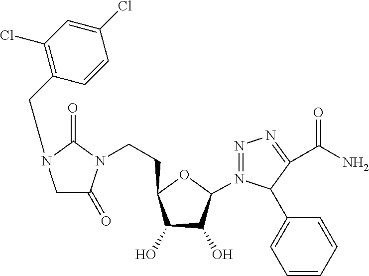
C1C(=O)N(CCC2C(O)C(O)C(N3=NN=C(C(N)=O)C3C3=CC=CC=C3)O2)C(=O)N1CC1=C(Cl)C=C(Cl)C=C1
